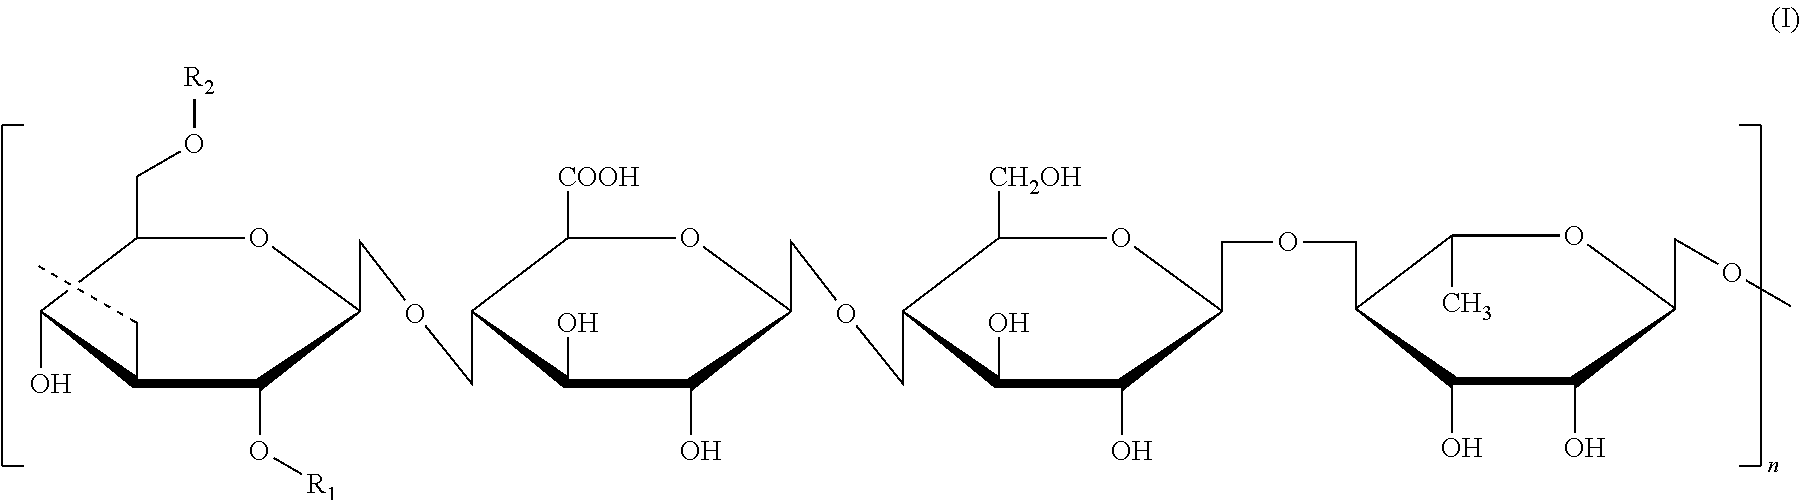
C1(CO[R2])C(O)C(CC)C(O[R1])C(COCC2C([COOH])OC(COCC3C([CH2OH])OC(COCC4C(C)OC(COC)C(O)C4O)C(O)C3O)C(O)C2O)O1
